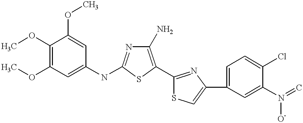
COC1=C(OC)C=C(NC2=NC(N)=C(C3=NC(C4=CC=C(Cl)C(N([O-])=C)=C4)=CS3)S2)C=C1OC
